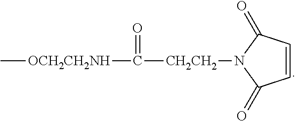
C[OCH2CH2NH]C(=O)[CH2CH2]N1C(=O)C=CC1=O
